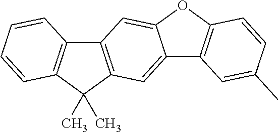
C12=C(C(C)(C)C3=C1C=CC=C3)C=C1C3=C(OC1=C2)C=CC(C)=C3
